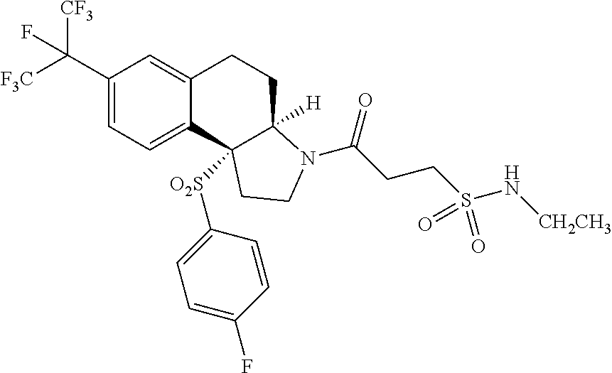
C(C1=CC=C2C(=C1)CCC1([H])C2([O2S]C2=CC=C(F)C=C2)CCN1C(=O)CCS(N[CH2CH3])(=O)=O)([F3C])([CF3])F
